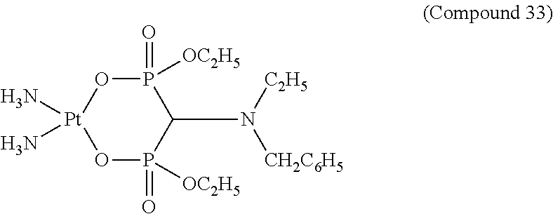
[Pt]1(N)(N)OP(=O)([OC2H5])C(N([C2H5])[CH2C6H5])P(=O)([OC2H5])O1
